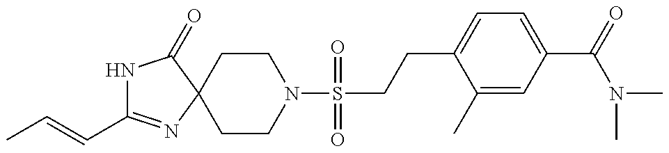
N1C(C=CC)=NC2(C1=O)CCN(S(CCC1=CC=C(C(=O)N(C)C)C=C1C)(=O)=O)CC2
